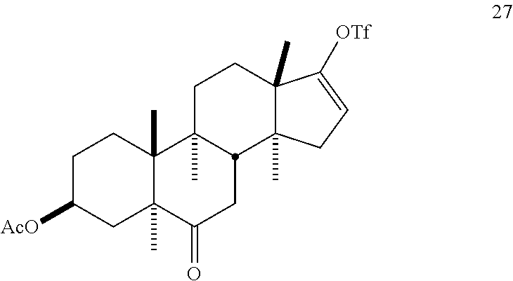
C1C([AcO])CC2(C)C(C)(C1)C1(C)CCC3(C)C(C)(CC=C3[OTf])C1CC2=O
